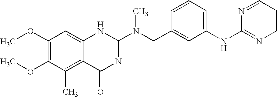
C1(OC)=C(OC)C(C)=C2C(=C1)NC(N(CC1=CC(NC3=NC=CC=N3)=CC=C1)C)=NC2=O
